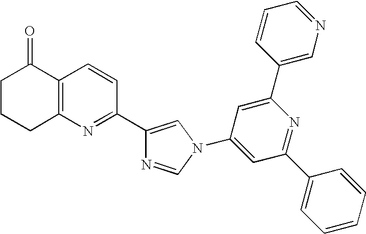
C1CCC2=C(C1=O)C=CC(C1=CN(C3=CC(C4=CC=CC=C4)=NC(C4=CN=CC=C4)=C3)C=N1)=N2
